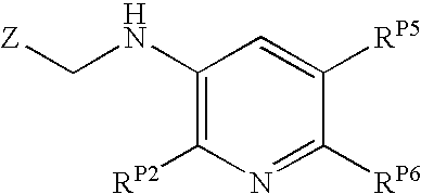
C1(NC[Z])=C([RP2])N=C([RP6])C([RP5])=C1
